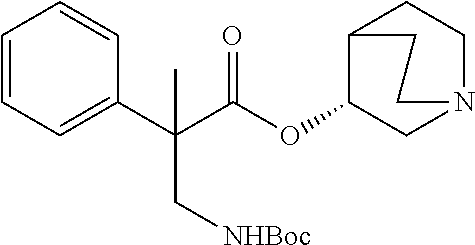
C1=CC=C(C(C(OC2CN3CCC2CC3)=O)(C)C[NHBoc])C=C1
